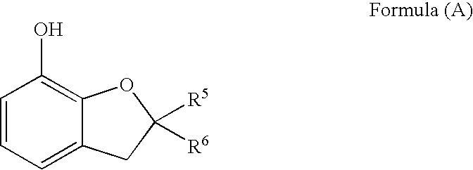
C1=CC=C2C(=C1O)OC([R5])([R6])C2
